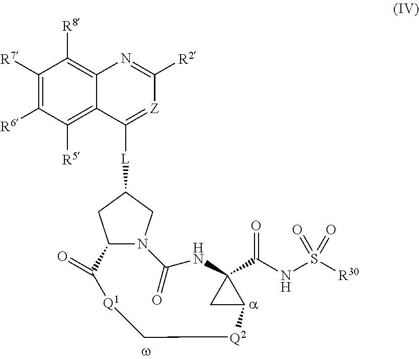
C12N(CC([L]C3=[Z]C([R2])=NC4=C([R8])C([R7])=C([R6])C([R5])=C43)C1)C(=O)NC1(C(NS([R30])(=O)=O)=O)CC1[Q2]C[Q1]C2=O
